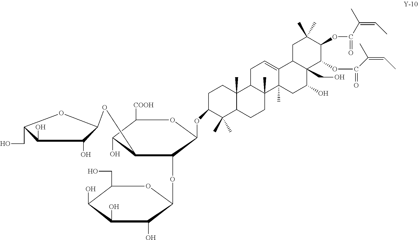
C1(CO)C(O)C(O)C(O)C(OC2C(OC3C(O)C(O)C(CO)O3)C(O)C([COOH])OC2OC2C(C)(C)C3C(C)(CC2)C2C(C)(CC3)C3(C)C(=CC2)C2C(CO)(C(O)C3)C(OC(=O)C(C)=CC)C(OC(C(=CC)C)=O)C(C)(C)C2)O1
